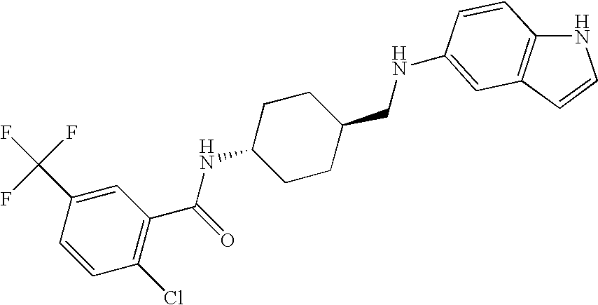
C1(C(F)(F)F)=CC(C(=O)NC2CCC(CNC3=CC4=C(NC=C4)C=C3)CC2)=C(Cl)C=C1
